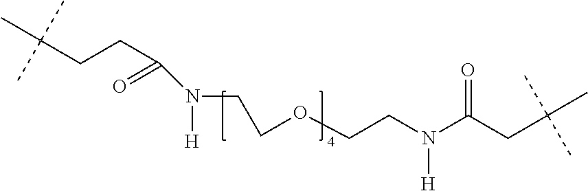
C(OCCN(C(CC(C)(C)C)=O)[H])CN([H])C(CCC(C)(C)C)=O
